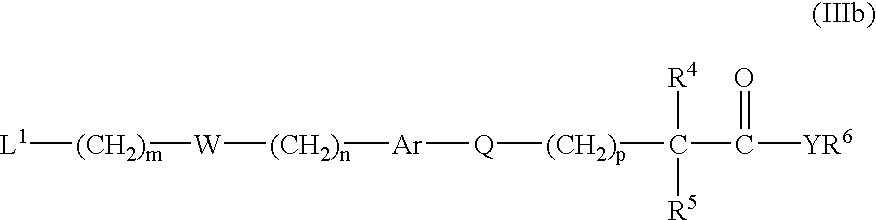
[L1][(CH2)m][W][(CH2)n][Ar][Q][(CH2)p]C([R4])([R5])C(=O)[YR6]
